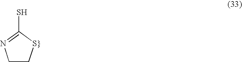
C1C[S}]C(S)=N1
